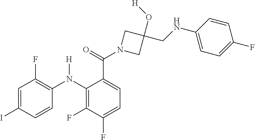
C1=C(I)C=CC(N(C2=C(F)C(F)=CC=C2C(N2CC(O[H])(CNC3=CC=C(F)C=C3)C2)=O)[H])=C1F
